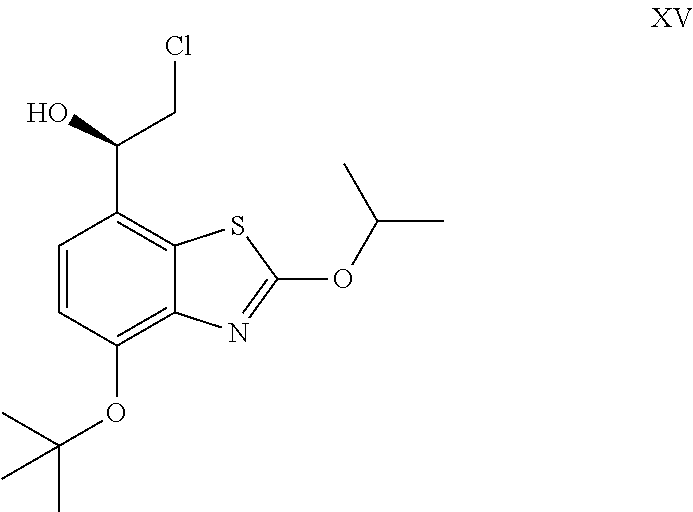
C1=CC(OC(C)(C)C)=C2C(=C1C(O)CCl)SC(OC(C)C)=N2
